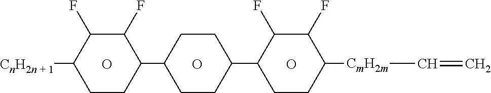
O.O.O.C1CC(C2CCC([CmH2m]C=C)C(F)C2F)CCC1C1CCC([CnH2n + 1])C(F)C1F
